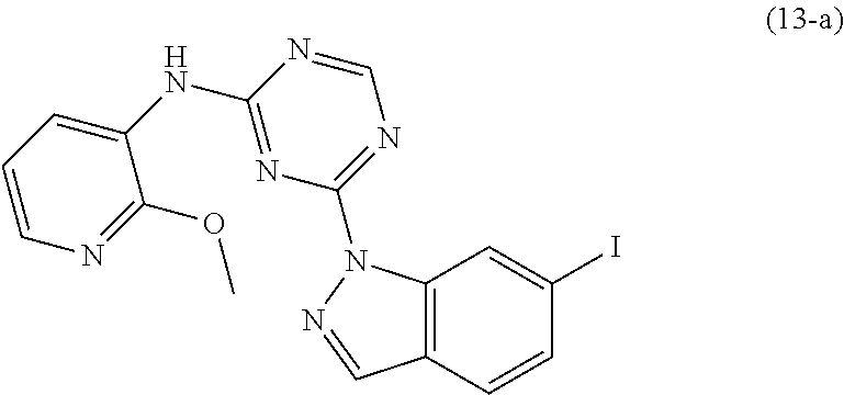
C12=C(C=CC(I)=C1)C=NN2C1=NC=NC(NC2=CC=CN=C2OC)=N1
